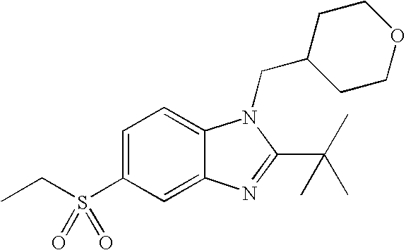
C1=C(S(CC)(=O)=O)C=C2C(=C1)N(CC1CCOCC1)C(C(C)(C)C)=N2
